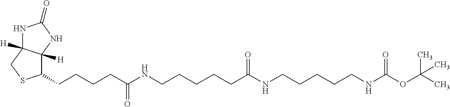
C1(CCCCC(NCCCCCC(NCCCCCNC(OC(C)(C)C)=O)=O)=O)C2([H])C([H])(CS1)NC(=O)N2
